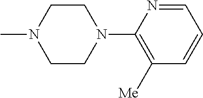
C1CN(C)CCN1C1=C([Me])C=CC=N1
